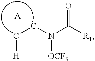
C(CN(C(=O)[R1])[OCF3])[H].[A]
